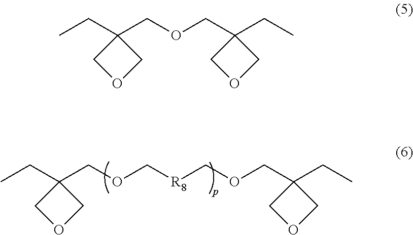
CCC1(COC[R8]COCC2(CC)COC2)COC1.CCC1(COCC2(CC)COC2)COC1
